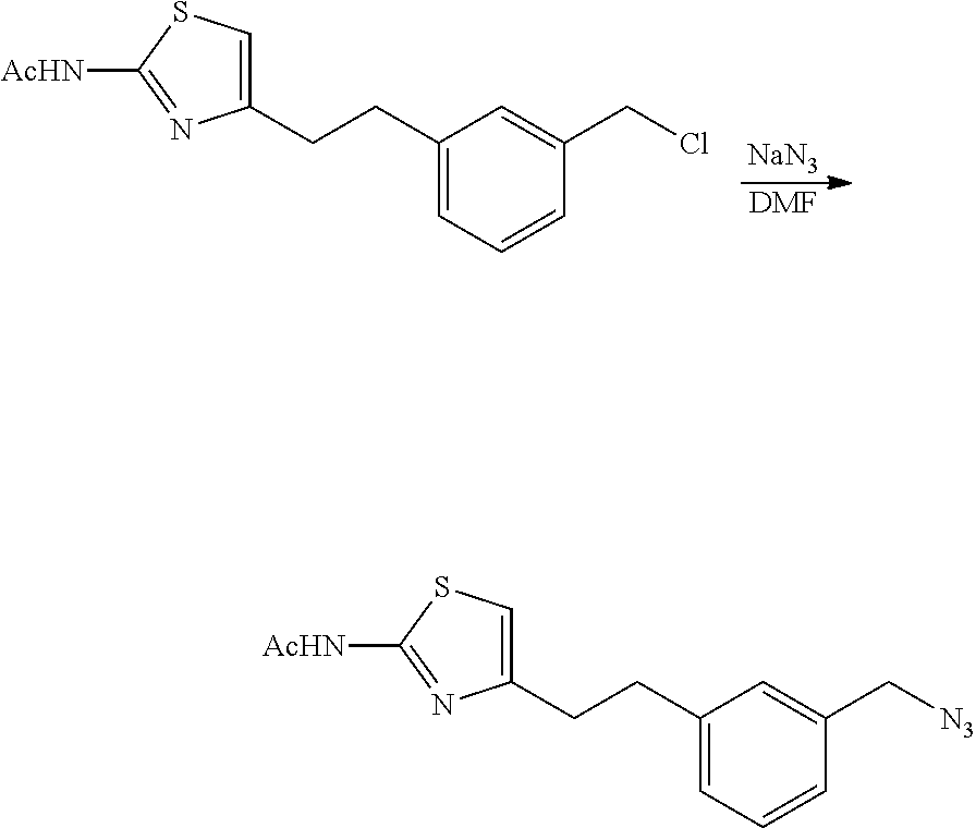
C1(CCC2=CSC([AcHN])=N2)=CC=CC(CCl)=C1.[NaN3].[DMF].C1(CCC2=CSC([AcHN])=N2)=CC=CC(C[N3])=C1
